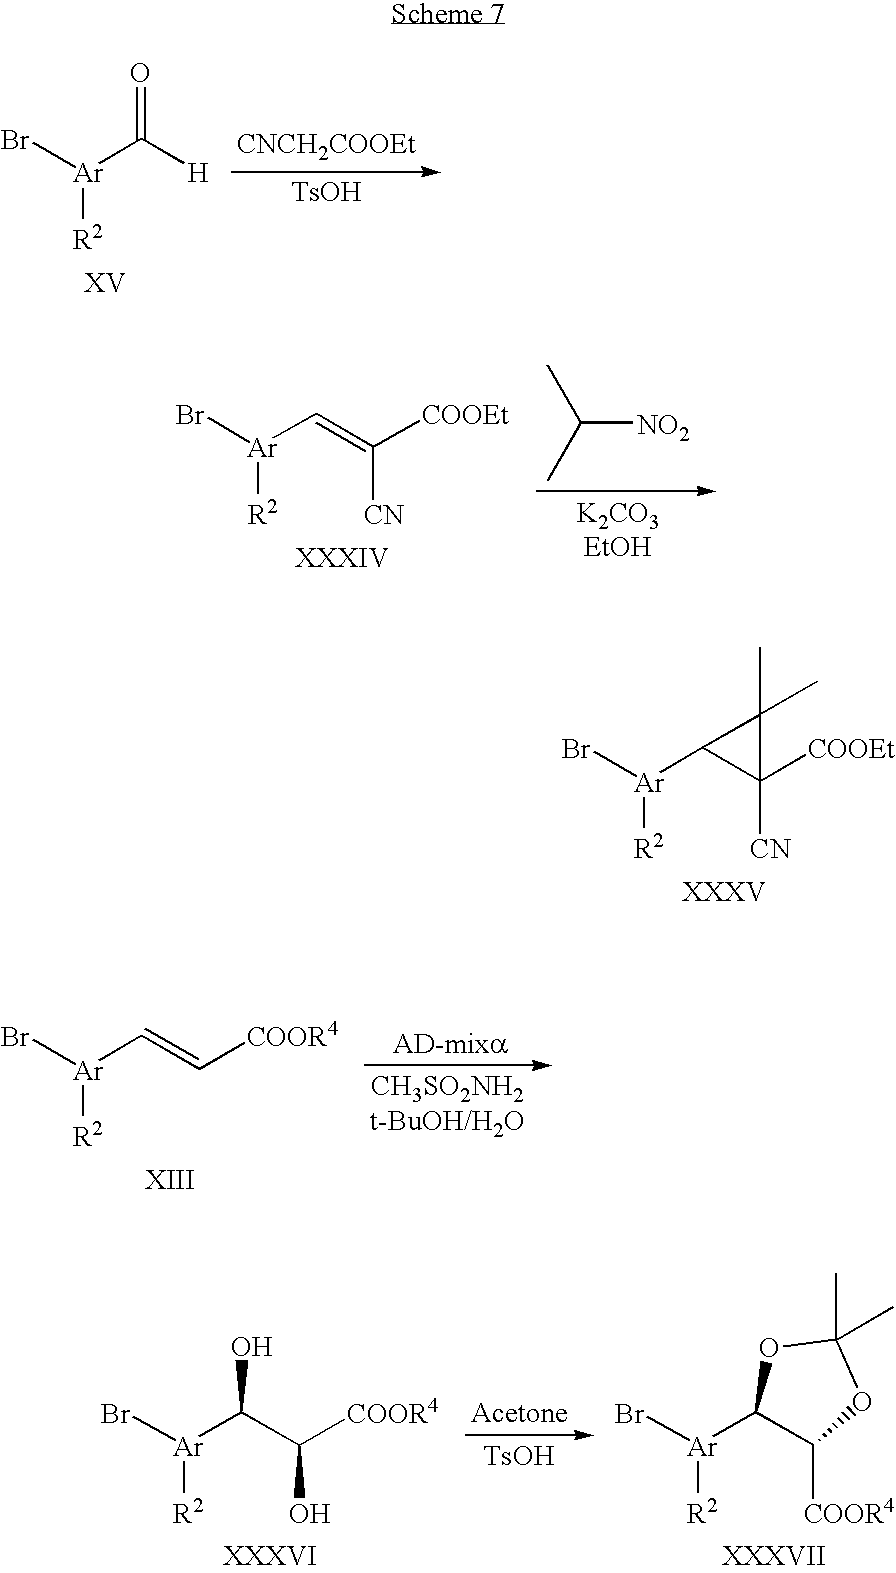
[CNCH2COOEt].[TsOH].Br[Ar](C([H])=O)[R2].C([NO2])(C)C.[Ar]([R2])(C=C([CN])[COOEt])Br.[Ar]([R2])(C1C([CN])([COOEt])C1(C)C)Br.[Ar]([R2])(C=C[COOR4])Br.[TsOH].Br[Ar](C(C([COOR4])O)O)[R2].Br[Ar](C1C([COOR4])OC(C)(C)O1)[R2]
